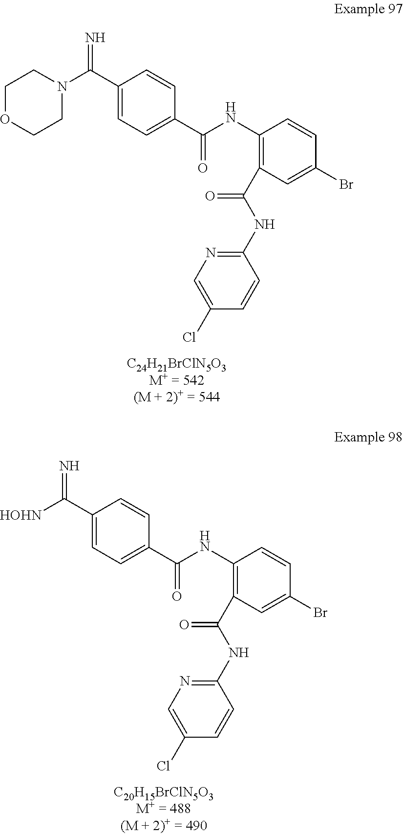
C1(NC(=O)C2=C(NC(=O)C3=CC=C(C(=N)N4CCOCC4)C=C3)C=CC(Br)=C2)=NC=C(Cl)C=C1.C1(NC(=O)C2=C(NC(=O)C3=CC=C(C(=N)[HOHN])C=C3)C=CC(Br)=C2)=NC=C(Cl)C=C1
